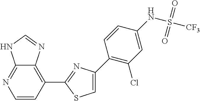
C1=CC(C2=NC(C3=C(Cl)C=C(NS([CF3])(=O)=O)C=C3)=CS2)=C2C(=N1)NC=N2
